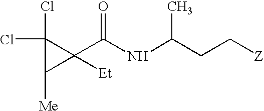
C1(Cl)(Cl)C([Me])C1(C(NC(CC[Z])C)=O)[Et]
